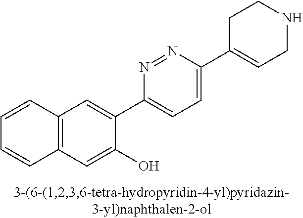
C1=CC2=C(C=C1)C=C(O)C(C1=CC=C(C3=CCNCC3)N=N1)=C2
